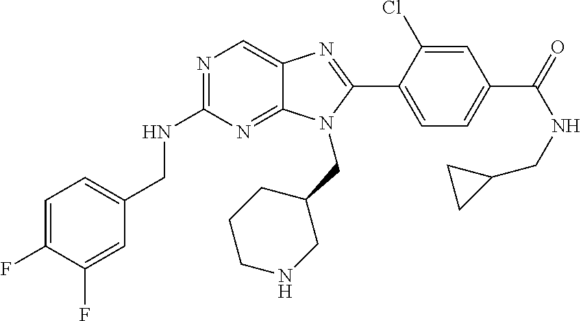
C1=C(F)C(F)=CC(CNC2=NC=C3C(=N2)N(CC2CCCNC2)C(C2=CC=C(C(NCC4CC4)=O)C=C2Cl)=N3)=C1
